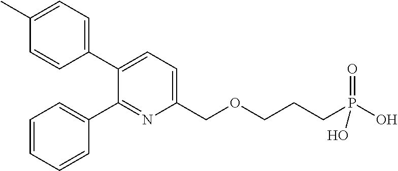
C1=C(C)C=CC(C2=CC=C(COCCCP(=O)(O)O)N=C2C2=CC=CC=C2)=C1
